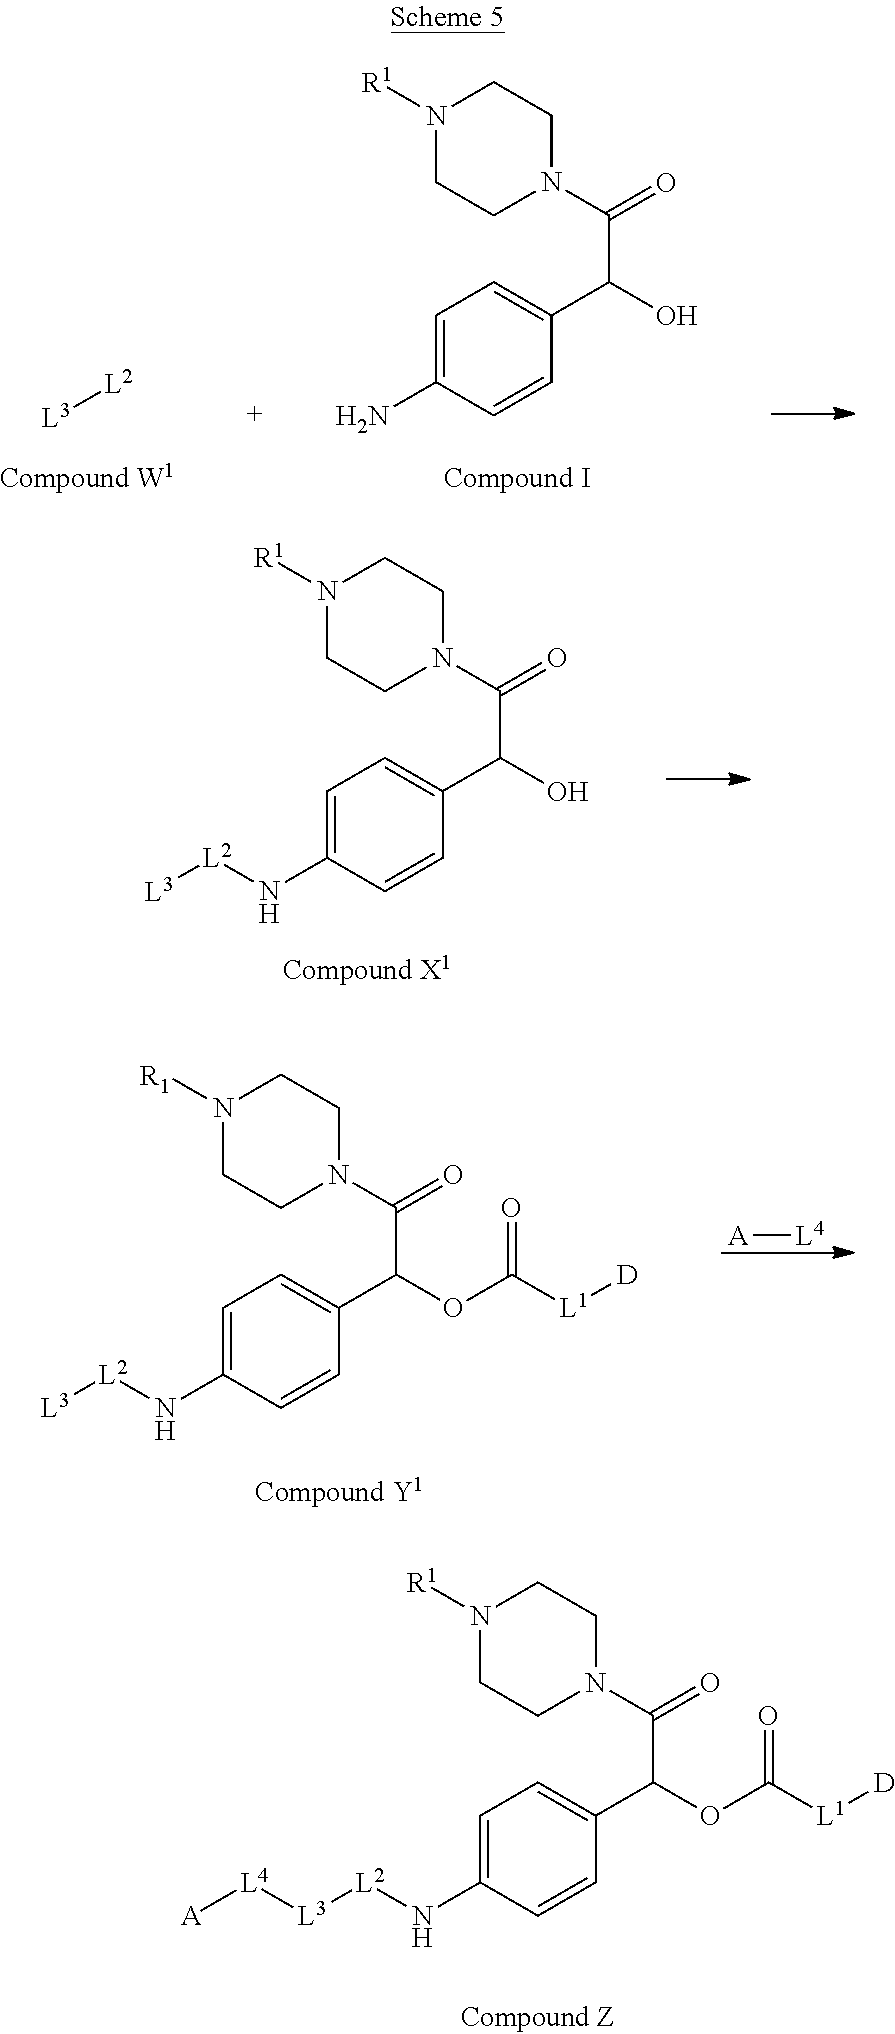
C1=C(N[L2][L3][L4][A])C=CC(C(OC([L1][D])=O)C(N2CCN([R1])CC2)=O)=C1.C1=C(N)C=CC(C(O)C(N2CCN([R1])CC2)=O)=C1.[L3][L2].C1=C(N[L2][L3])C=CC(C(O)C(N2CCN([R1])CC2)=O)=C1.[A][L4].C1=C(N[L2][L3])C=CC(C(OC([L1][D])=O)C(N2CCN([R1])CC2)=O)=C1
